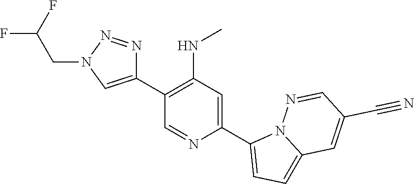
C1(C2=CN(CC(F)F)N=N2)=C(NC)C=C(C2=CC=C3N2N=CC(C#N)=C3)N=C1
